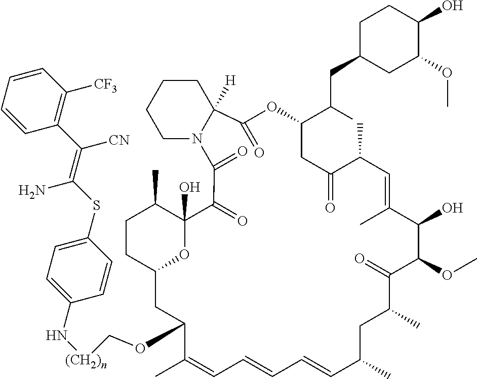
CC1C2(O)C(=O)C(=O)N3CCCCC3([H])C(=O)OC(C(CC3CC(OC)C(O)CC3)C)CC(=O)C(C)C=C(C)C(O)C(OC)C(=O)C(C)CC(C)C=CC=CC=C(C)C(OC[(CH2)n]NC3=CC=C(SC(=C(C4=C([CF3])C=CC=C4)[CN])N)C=C3)CC(O2)CC1
